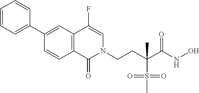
C12=C(C=C(C3=CC=CC=C3)C=C1)C(F)=CN(CCC(C(NO)=O)(S(C)(=O)=O)C)C2=O
